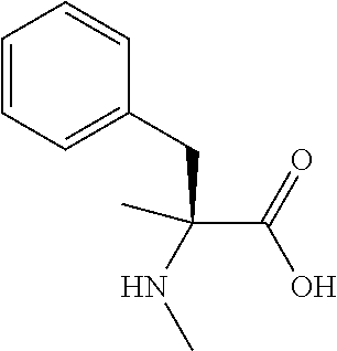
C(C(NC)(CC1=CC=CC=C1)C)(O)=O
